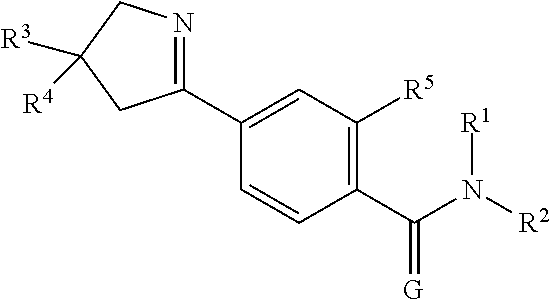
C1(C2=CC([R5])=C(C(N([R2])[R1])=[G])C=C2)=NCC([R3])([R4])C1
